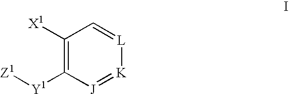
C1([X1])=C([Y1][Z1])[J]=[K][L]=C1
